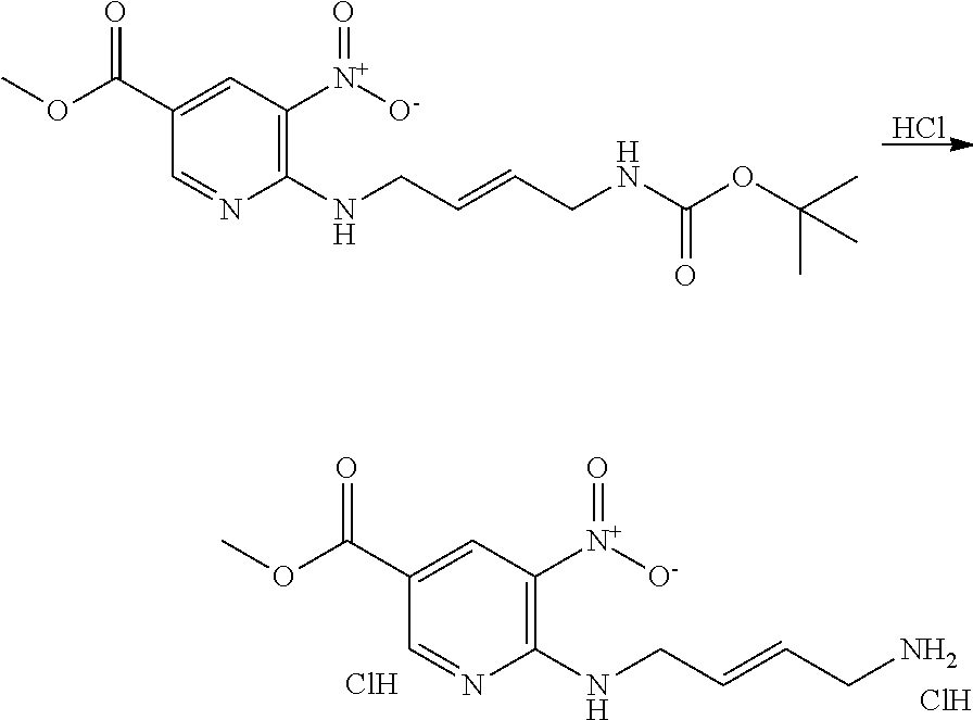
C1(C(OC)=O)=CC([N+]([O-])=O)=C(NCC=CCN)N=C1.Cl.Cl.Cl.C(C=CCNC(OC(C)(C)C)=O)NC1=C([N+]([O-])=O)C=C(C(OC)=O)C=N1
